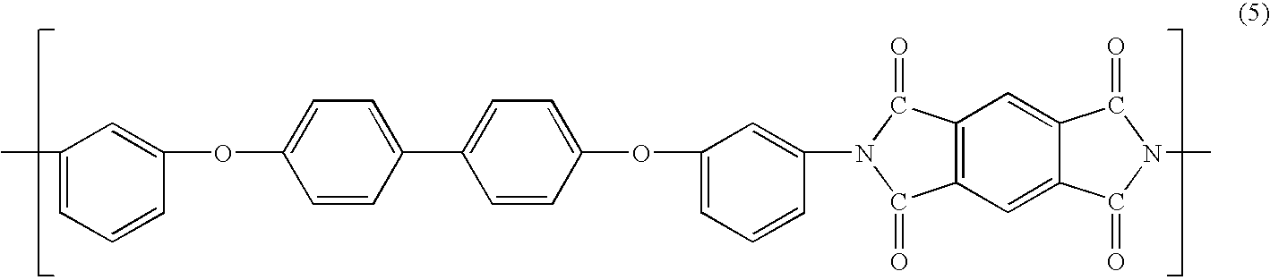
CC1=CC=CC(OC2=CC=C(C3=CC=C(OC4=CC=CC(N5C(=O)C6=C(C=C7C(=C6)C(=O)N(C)C7=O)C5=O)=C4)C=C3)C=C2)=C1
